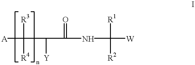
[A]C([R3])([R4])C([Y])C(=O)NC([R1])([R2])[W]
